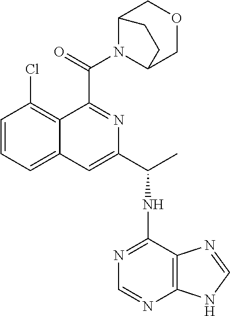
C1=CC=C2C(=C1Cl)C(C(N1C3COCC1CC3)=O)=NC(C(NC1=NC=NC3=C1N=CN3)C)=C2
